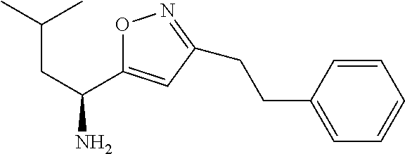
O1C(C(CC(C)C)N)=CC(CCC2=CC=CC=C2)=N1
